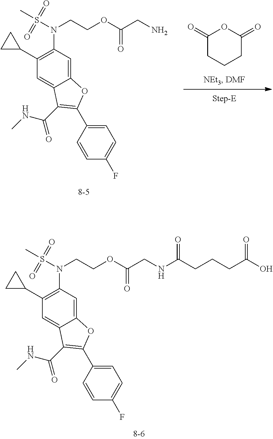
C1(=O)CCCC(=O)O1.C(COC(CN)=O)N(S(C)(=O)=O)C1=C(C2CC2)C=C2C(=C1)OC(C1=CC=C(F)C=C1)=C2C(=O)NC.C(COC(CNC(CCCC(O)=O)=O)=O)N(S(C)(=O)=O)C1=C(C2CC2)C=C2C(=C1)OC(C1=CC=C(F)C=C1)=C2C(=O)NC
